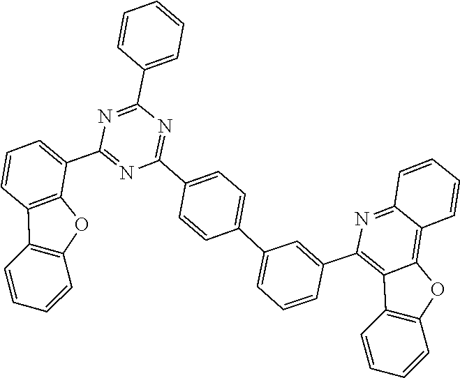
C1(C2=NC(C3=CC=CC=C3)=NC(C3=CC=CC4=C3OC3=C4C=CC=C3)=N2)=CC=C(C2=CC=CC(C3=C4C(=C5C(=N3)C=CC=C5)OC3=C4C=CC=C3)=C2)C=C1
